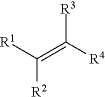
C([R2])([R1])=C([R4])[R3]
